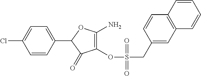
C1(OS(=O)(CC2=CC3=C(C=C2)C=CC=C3)=O)=C(N)OC(C2=CC=C(Cl)C=C2)C1=O
